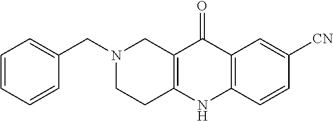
N1(CC2=CC=CC=C2)CCC2=C(C1)C(=O)C1=C(N2)C=CC([CN])=C1
